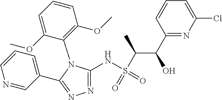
N1=C(NS(C(C(C2=NC(Cl)=CC=C2)O)C)(=O)=O)N(C2=C(OC)C=CC=C2OC)C(C2=CC=CN=C2)=N1
